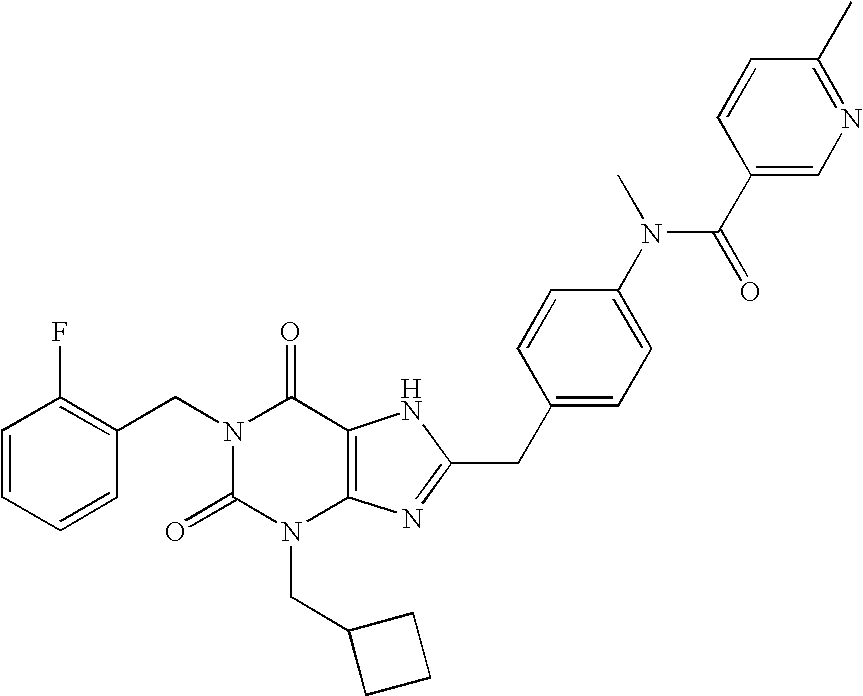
N1(CC2=C(F)C=CC=C2)C(=O)N(CC2CCC2)C2=C(C1=O)NC(CC1=CC=C(N(C(=O)C3=CN=C(C)C=C3)C)C=C1)=N2
